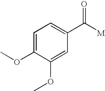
C1=C(OC)C(OC)=CC(C([M])=O)=C1
